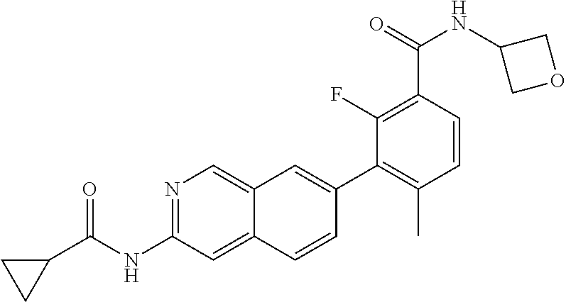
N1=C(NC(C2CC2)=O)C=C2C(=C1)C=C(C1=C(C)C=CC(C(NC3COC3)=O)=C1F)C=C2
